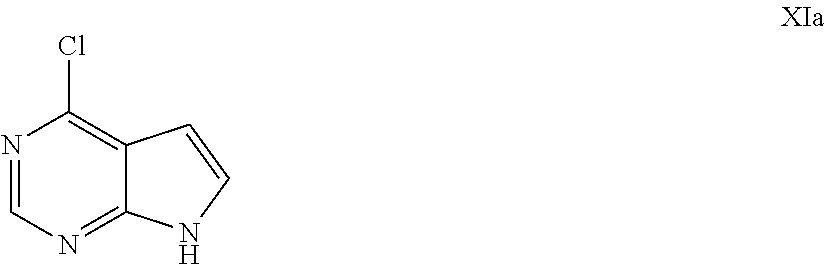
C12=NC=NC(Cl)=C1C=CN2
